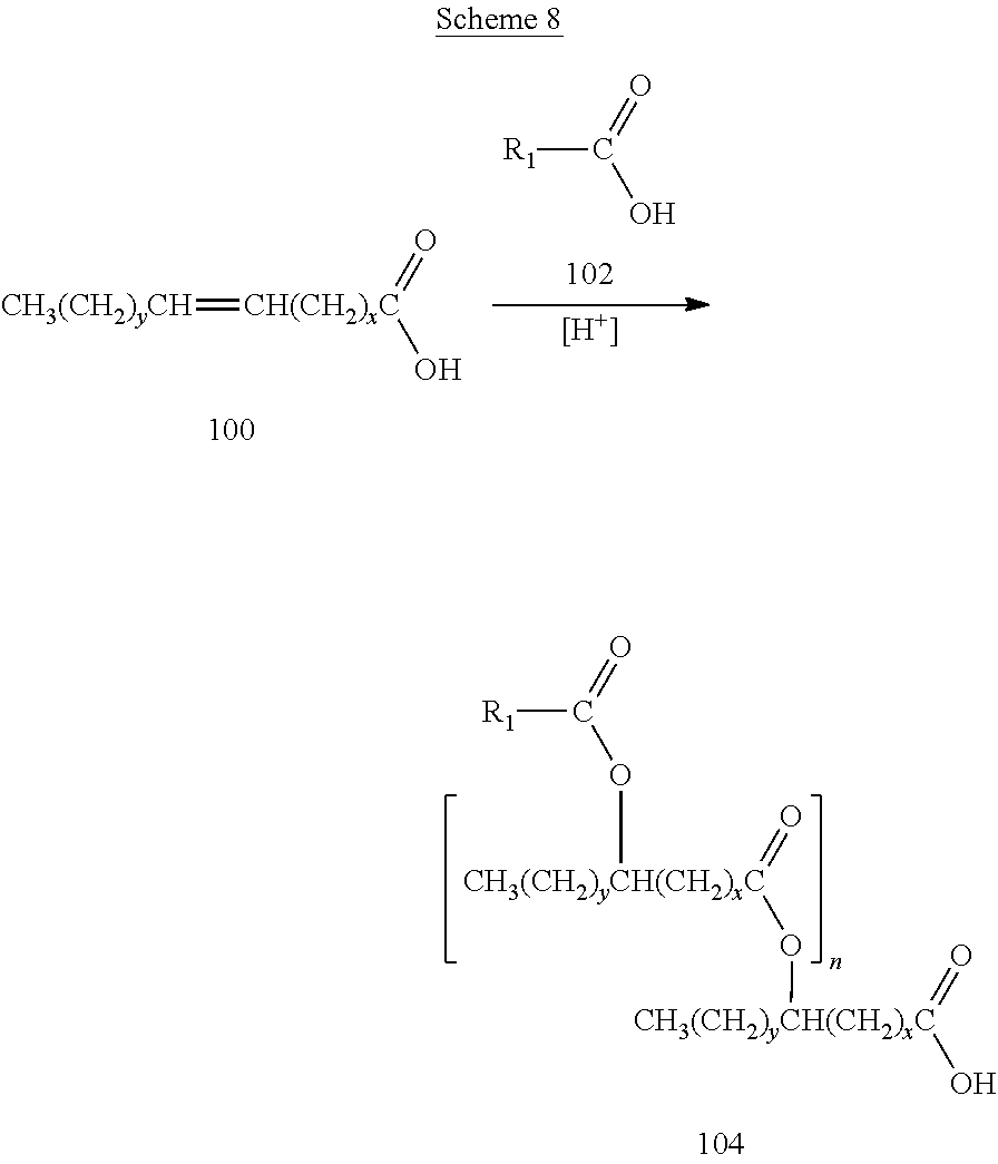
[CH3(CH2)yCH]=[CH(CH2)xC](=O)O.[R1]C(=O)O.[H].[CH3(CH2)yCH(CH2)xC](=O)(O[CH3(CH2)yCH(CH2)xC](=O)O)OC([R1])=O
